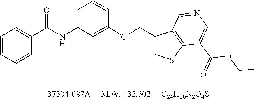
C1=C(NC(=O)C2=CC=CC=C2)C=C(OCC2=CSC3=C2C=NC=C3C(=O)OCC)C=C1
